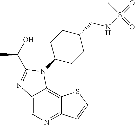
C12=CN=C3C(=C1N(C1CCC(CNS(=O)(C)=O)CC1)C(C(O)C)=N2)SC=C3
